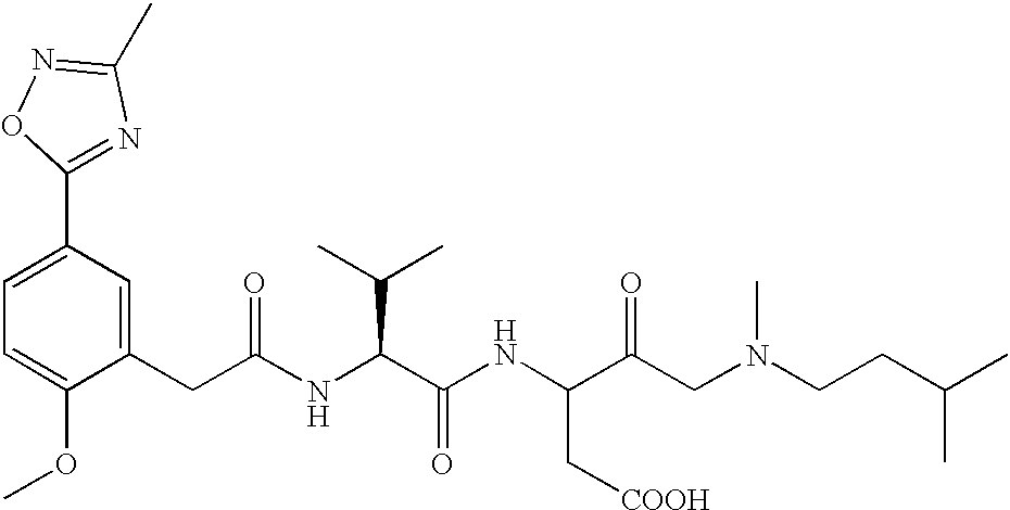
C1=C(OC)C(CC(NC(C(NC(C(CN(C)CCC(C)C)=O)C[COOH])=O)C(C)C)=O)=CC(C2=NC(C)=NO2)=C1
